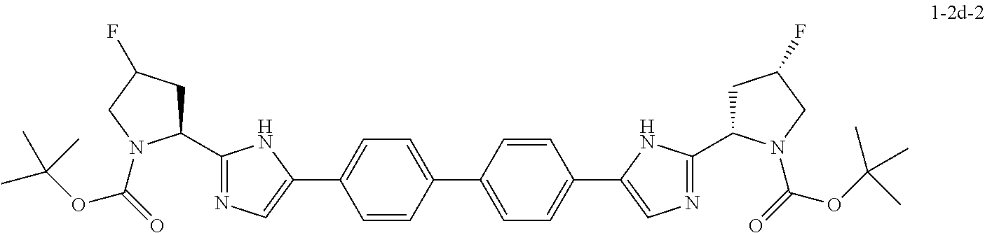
C1=CC(C2=CC=C(C3=CN=C(C4CC(F)CN4C(OC(C)(C)C)=O)N3)C=C2)=CC=C1C1=CN=C(C2CC(F)CN2C(OC(C)(C)C)=O)N1
